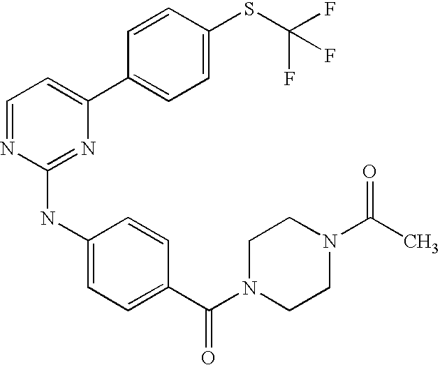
C1(C2=CC=C(SC(F)(F)F)C=C2)=CC=NC(NC2=CC=C(C(N3CCN(C(C)=O)CC3)=O)C=C2)=N1
